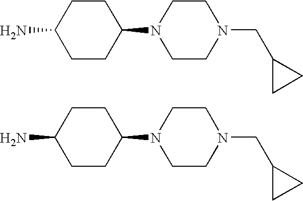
C1CC(N)CCC1N1CCN(CC2CC2)CC1.C1CC(N)CCC1N1CCN(CC2CC2)CC1
